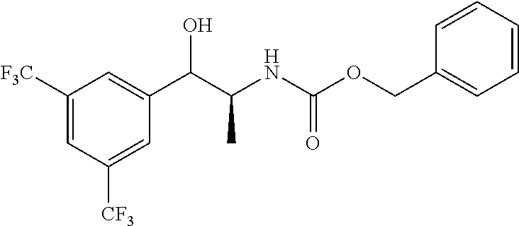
C1(C(C(NC(OCC2=CC=CC=C2)=O)C)O)=CC([F3C])=CC([CF3])=C1
